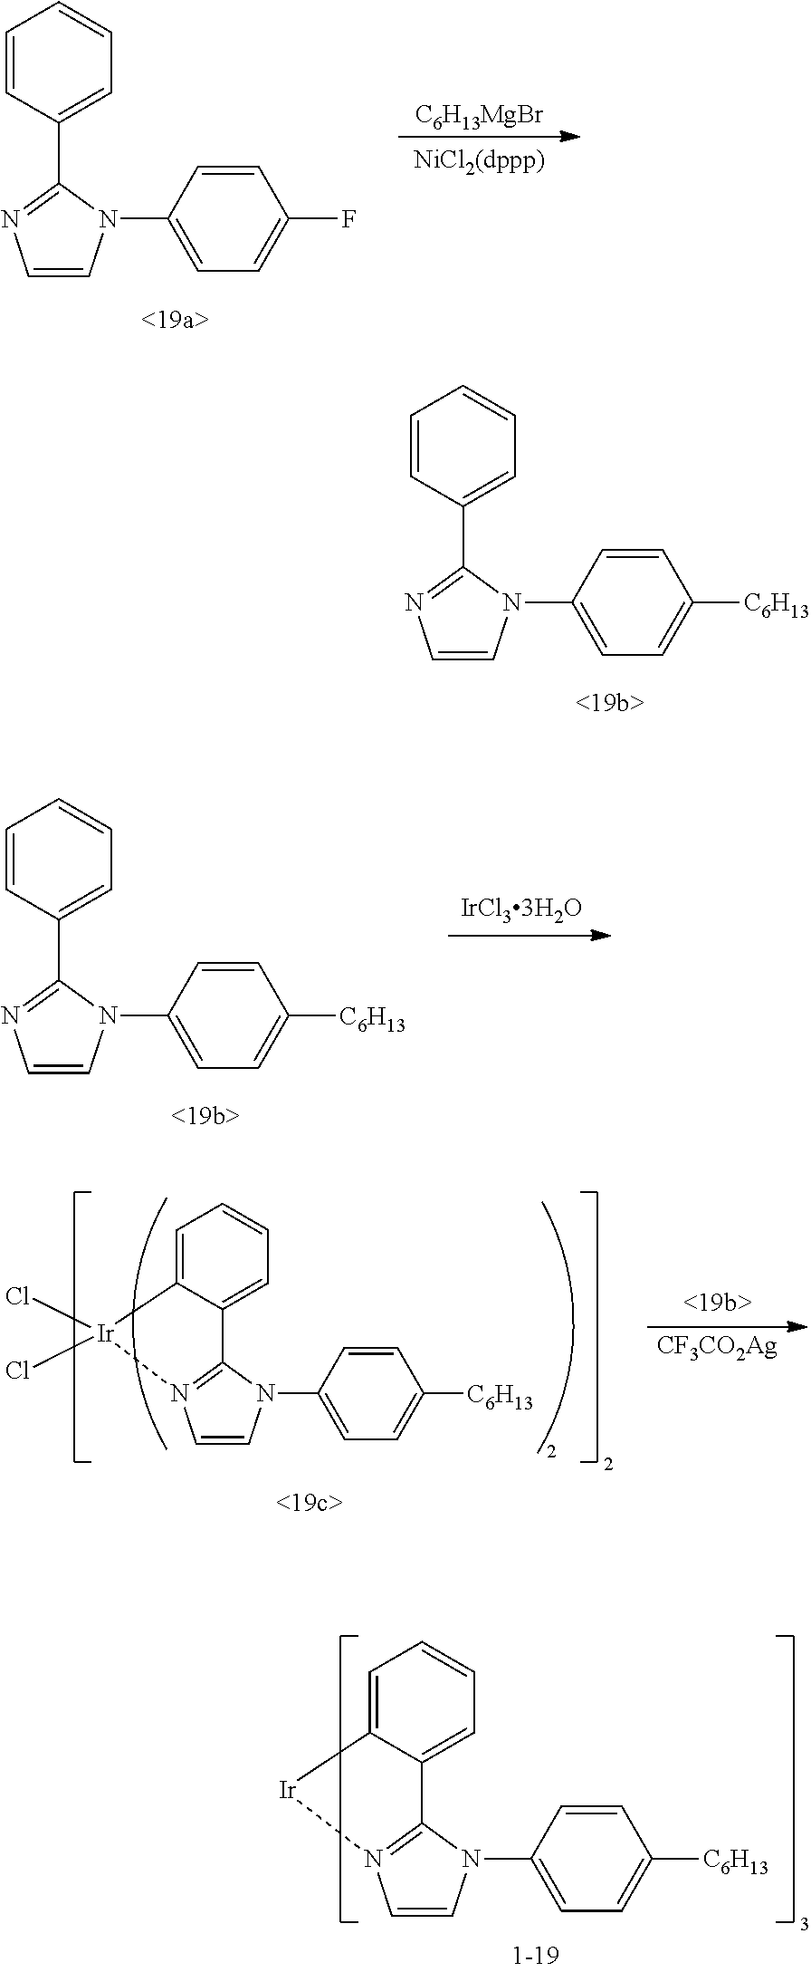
C1=CN(C2=CC=C(F)C=C2)C(C2=CC=CC=C2)=N1.[C6H13MgBr].C1=CN(C2=CC=C([C6H13])C=C2)C(C2=CC=CC=C2)=N1.C1=CN(C2=CC=C([C6H13])C=C2)C(C2=CC=CC=C2)=N1.C1=CN(C2=CC=C([C6H13])C=C2)C2=N1[Ir]C1=CC=CC=C21.C1=CN(C2=CC=C([C6H13])C=C2)C2=N1[Ir](Cl)(Cl)C1=CC=CC=C21.[CF3CO2Ag]
